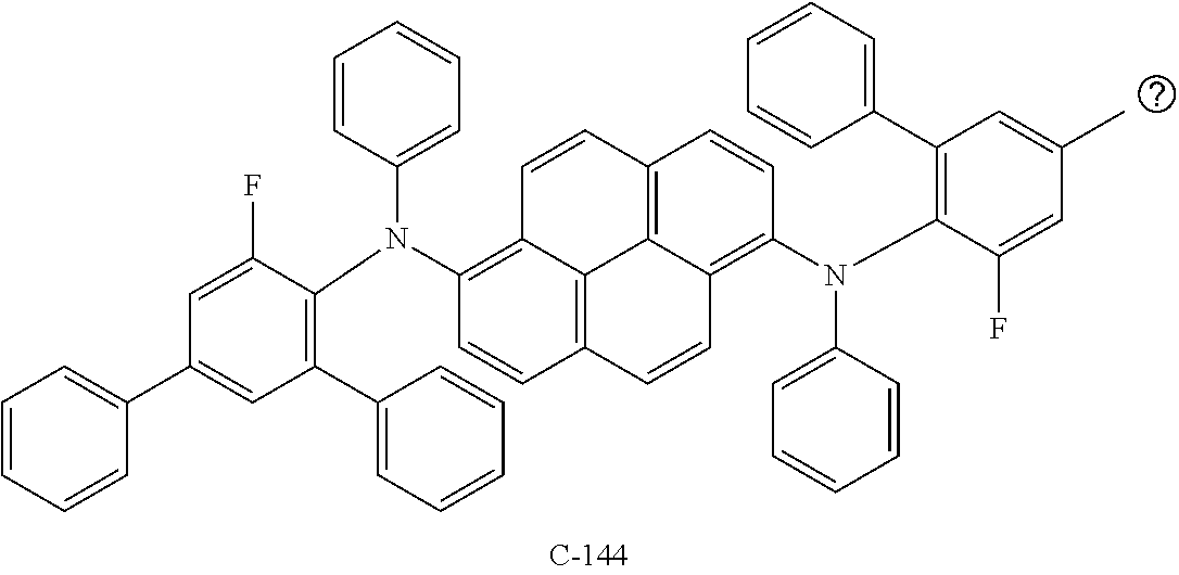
C1=CC=CC(C2=CC(C3=CC=CC=C3)=C(N(C3=CC=CC=C3)C3=C4C5=C(C=C3)C=CC3=C(N(C6=CC=CC=C6)C6=C(C7=CC=CC=C7)C=C(C)C=C6F)C=CC(=C53)C=C4)C(F)=C2)=C1
